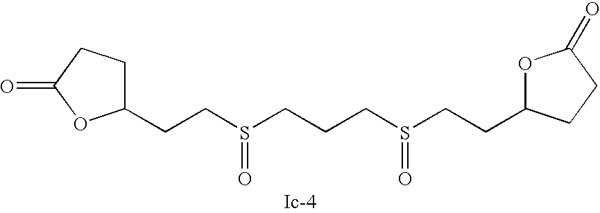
C(CS(=O)CCCS(=O)CCC1OC(=O)CC1)C1CCC(=O)O1
